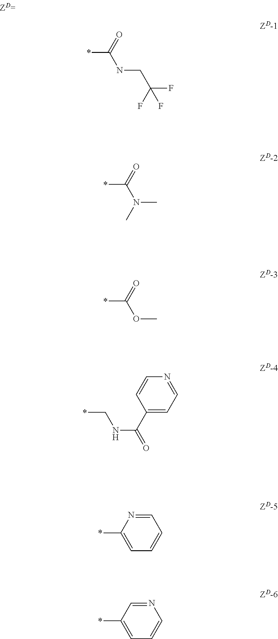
*C(=O)NCC(F)(F)F.*C(=O)N(C)C.*C(=O)OC.*CNC(=O)C1=CC=NC=C1.C1=NC(*)=CC=C1.N1=CC(*)=CC=C1
